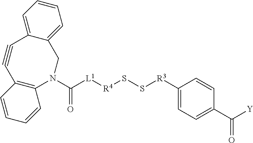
N1(C([L1][R4]SS[R3]C2=CC=C(C([Y])=O)C=C2)=O)CC2=CC=CC=C2C#CC2=C1C=CC=C2
